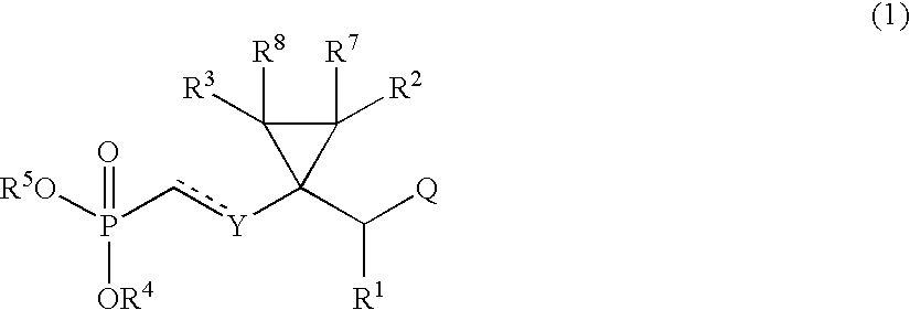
c([Y]C1(C([Q])[R1])C([R7])([R2])C1([R8])[R3])P(=O)([OR4])[R5O]
